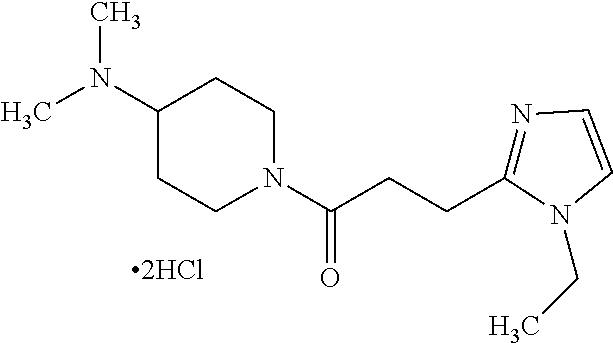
N1=C(CCC(N2CCC(N(C)C)CC2)=O)N(CC)C=C1
